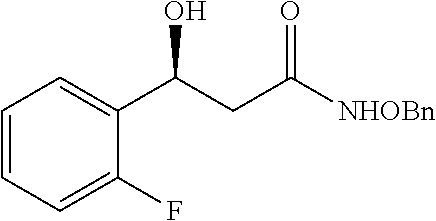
C1(C(CC([NHOBn])=O)O)=CC=CC=C1F
